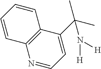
N1=CC=C(C(C)(C)N([H])[H])C2=C1C=CC=C2
